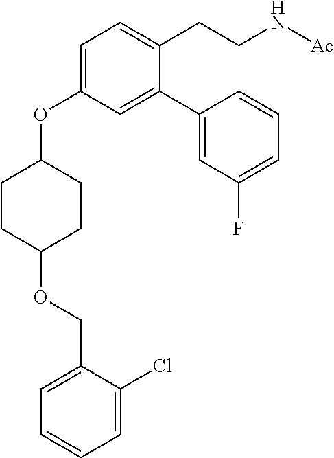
C1(OCC2=CC=CC=C2Cl)CCC(OC2=CC=C(CCN[Ac])C(C3=CC(F)=CC=C3)=C2)CC1
